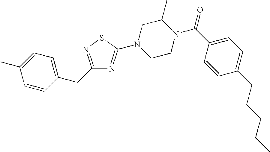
C1=CC(CC2=NSC(N3CCN(C(C4=CC=C(CCCCC)C=C4)=O)C(C)C3)=N2)=CC=C1C
